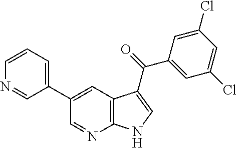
C1(C2=CC3=C(N=C2)NC=C3C(=O)C2=CC(Cl)=CC(Cl)=C2)=CC=CN=C1
